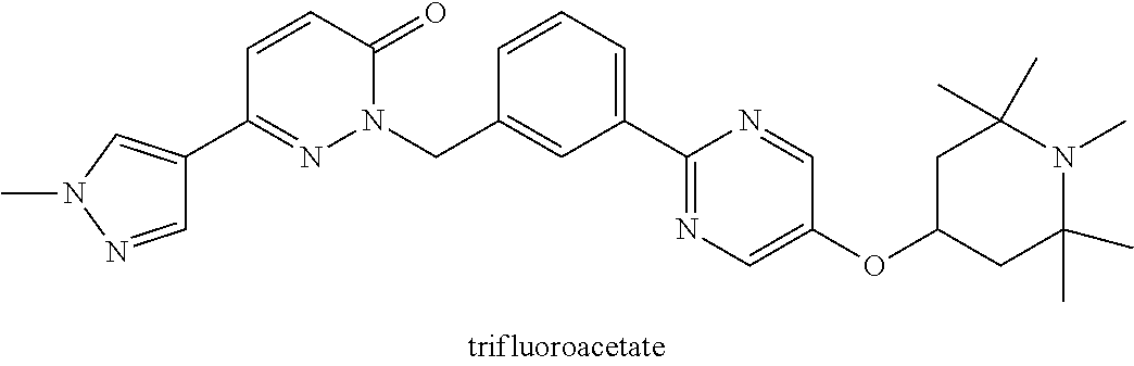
C1=CC(CN2N=C(C3=CN(C)N=C3)C=CC2=O)=CC(C2=NC=C(OC3CC(C)(C)N(C)C(C)(C)C3)C=N2)=C1
